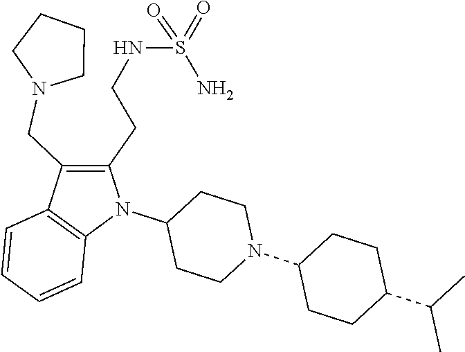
C1=CC2=C(C=C1)N(C1CCN(C3CCC(C(C)C)CC3)CC1)C(CCNS(=O)(N)=O)=C2CN1CCCC1
